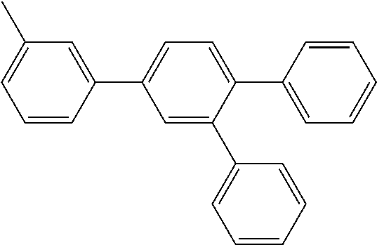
C1=CC(C2=CC=C(C3=CC=CC=C3)C(C3=CC=CC=C3)=C2)=CC(C)=C1
